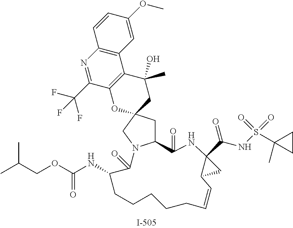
C1(=O)NC2(C(NS(=O)(=O)C3(C)CC3)=O)C(C2)C=CCCCCCC(NC(OCC(C)C)=O)C(=O)N2C1CC1(CC(O)(C)C3=C(O1)C(C(F)(F)F)=NC1=C3C=C(OC)C=C1)C2
